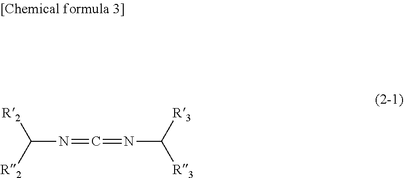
C(N=C=NC([R3])[R3])([R2])[R2]
